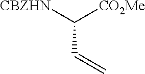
C(C=C)([CBZHN])[CO2Me]
